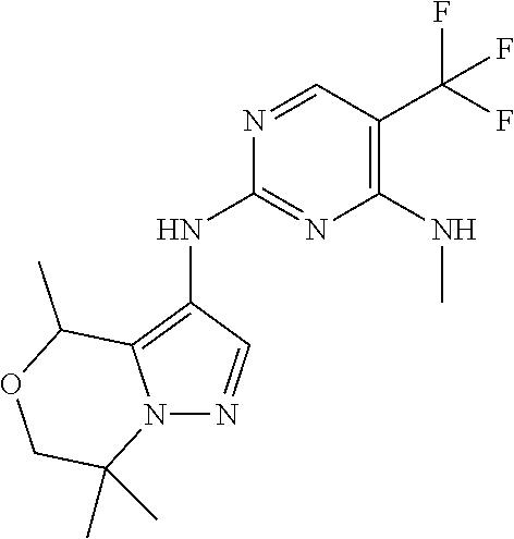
N1=CC(C(F)(F)F)=C(NC)N=C1NC1=C2N(N=C1)C(C)(C)COC2C
